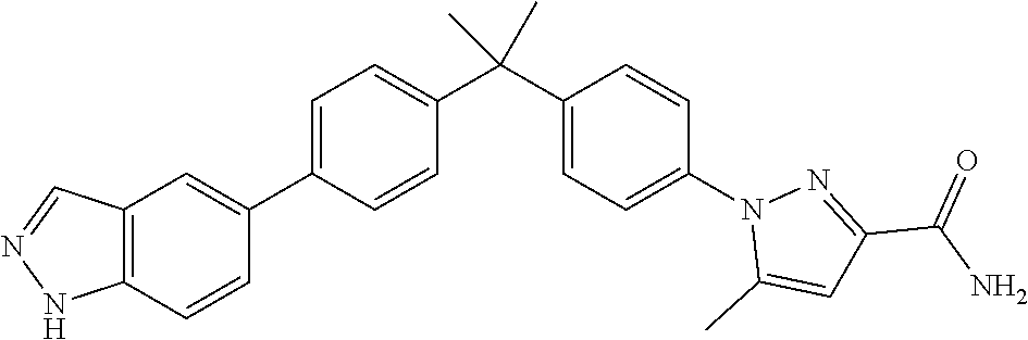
C12=C(C=CC(C3=CC=C(C(C4=CC=C(N5C(C)=CC(C(N)=O)=N5)C=C4)(C)C)C=C3)=C1)NN=C2
